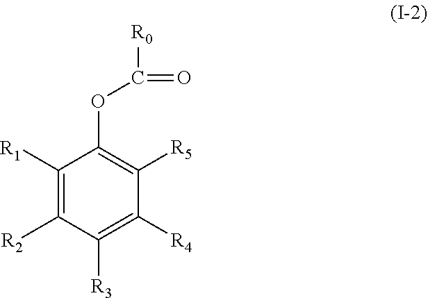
[R3]C1=C([R4])C([R5])=C(OC(=O)[R0])C([R1])=C1[R2]
